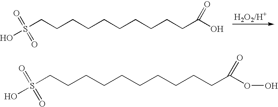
[H2O2/H+].C(CCCCCCCCCC(O)=O)S(O)(=O)=O.C(CCCCCCCCCC(OO)=O)S(O)(=O)=O
